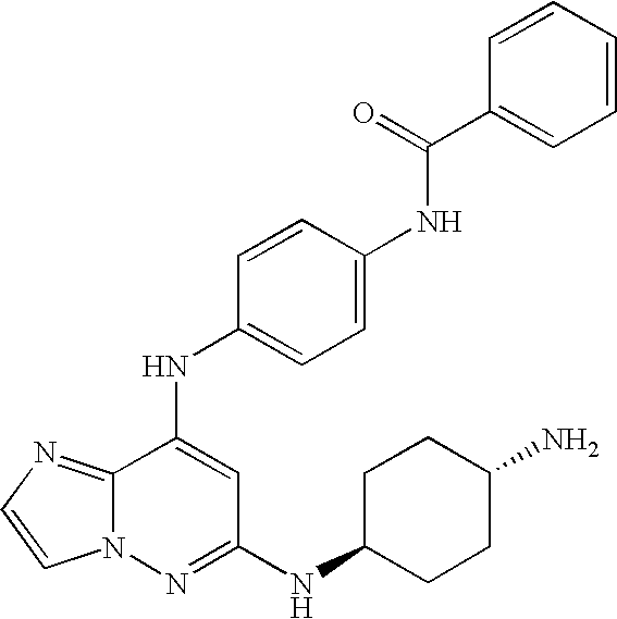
C12=NC=CN1N=C(NC1CCC(N)CC1)C=C2NC1=CC=C(NC(C2=CC=CC=C2)=O)C=C1
